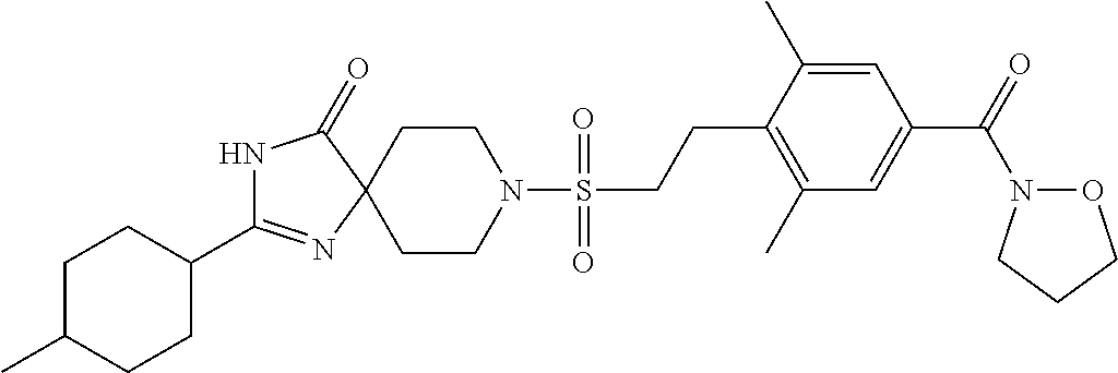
N1C(C2CCC(C)CC2)=NC2(C1=O)CCN(S(CCC1=C(C)C=C(C(=O)N3OCCC3)C=C1C)(=O)=O)CC2
